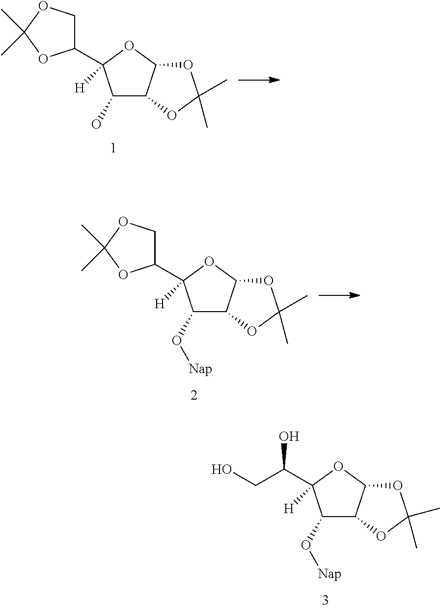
C1(O[Nap])C2C(OC1(C(O)CO)[H])OC(C)(C)O2.C1(O)C2C(OC1([H])C1COC(C)(C)O1)OC(C)(C)O2.C1(O[Nap])C2C(OC1([H])C1COC(C)(C)O1)OC(C)(C)O2
